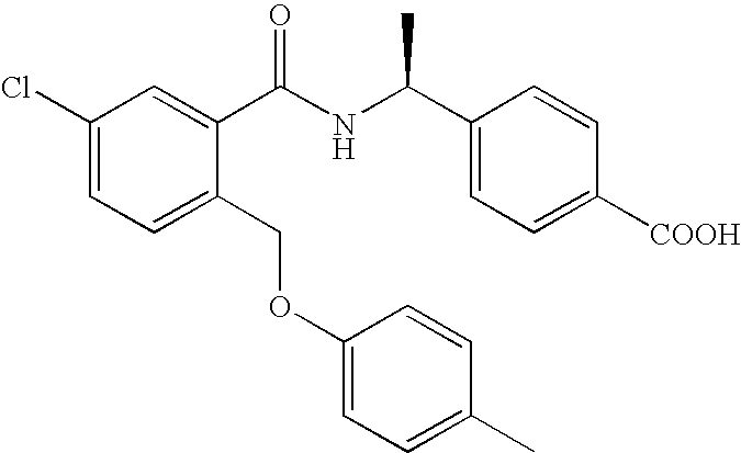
C1(Cl)=CC=C(COC2=CC=C(C)C=C2)C(C(NC(C2=CC=C([COOH])C=C2)C)=O)=C1
